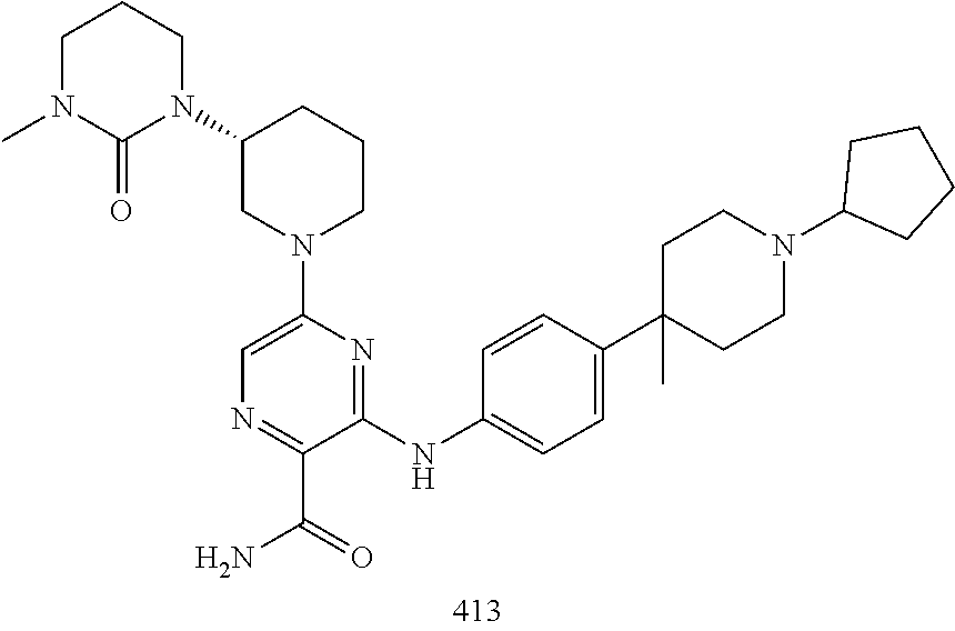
N1=C(C(=O)N)C(NC2=CC=C(C3(C)CCN(C4CCCC4)CC3)C=C2)=NC(N2CCCC(N3C(=O)N(C)CCC3)C2)=C1
